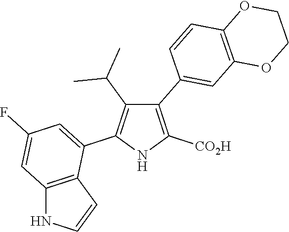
C1(C2=CC3=C(C=C2)OCCO3)=C([CO2H])NC(C2=CC(F)=CC3=C2C=CN3)=C1C(C)C
